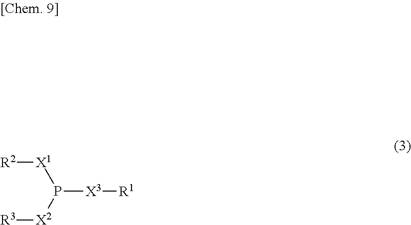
P([X3][R1])([X2][R3])[X1][R2]
